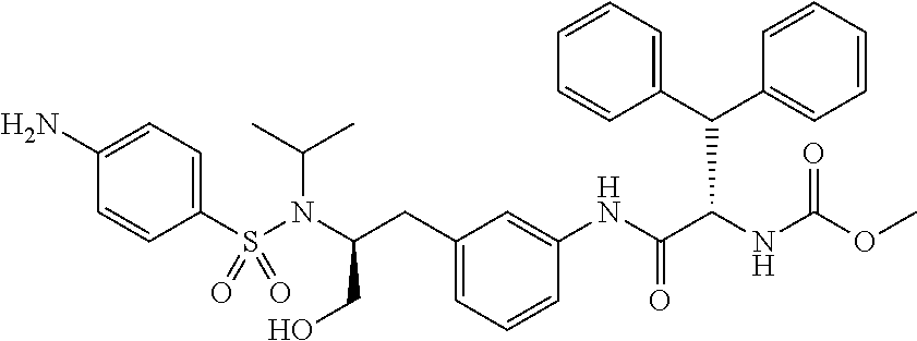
C1(S(N(C(CO)CC2=CC=CC(NC(C(NC(OC)=O)C(C3=CC=CC=C3)C3=CC=CC=C3)=O)=C2)C(C)C)(=O)=O)=CC=C(N)C=C1
